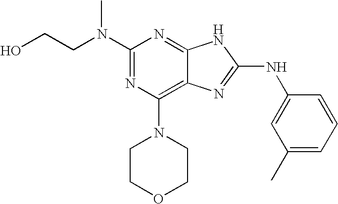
N(C1=NC(N2CCOCC2)=C2C(=N1)NC(NC1=CC(C)=CC=C1)=N2)(CCO)C
